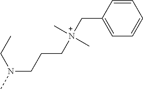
N(CCC[N+](CC1=CC=CC=C1)(C)C)(CC)C
